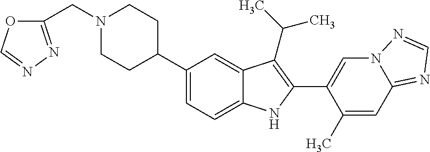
C1(CN2CCC(C3=CC=C4C(=C3)C(C(C)C)=C(C3=CN5C(=NC=N5)C=C3C)N4)CC2)=NN=CO1
